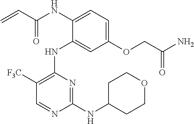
N(C1=CC=C(OCC(N)=O)C=C1NC1=C([F3C])C=NC(NC2CCOCC2)=N1)C(C=C)=O
